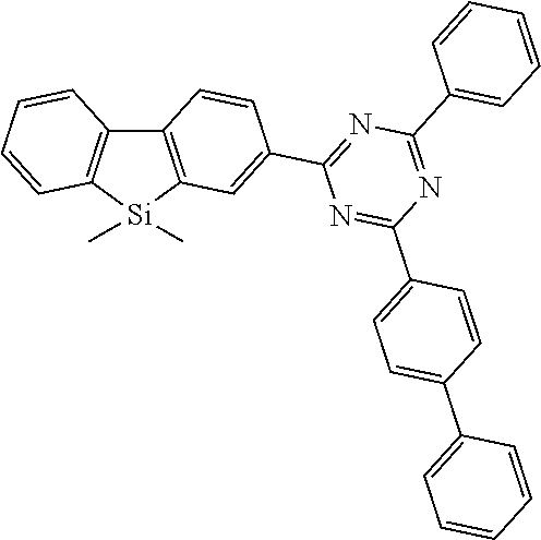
C12=C([Si](C)(C)C3=C1C=CC=C3)C=C(C1=NC(C3=CC=CC=C3)=NC(C3=CC=C(C4=CC=CC=C4)C=C3)=N1)C=C2
